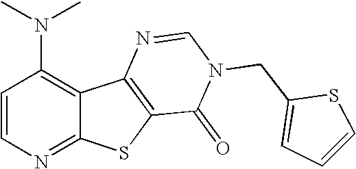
C1(N(C)C)=C2C(=NC=C1)SC1=C2N=CN(CC2=CC=CS2)C1=O
